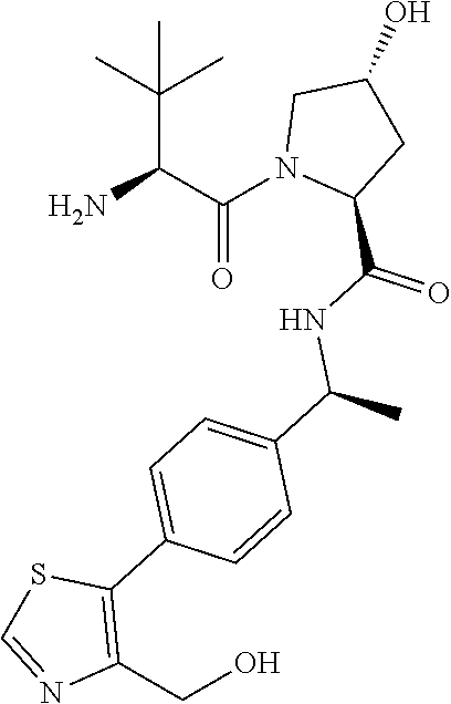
C(N1C(C(=O)NC(C)C2=CC=C(C3=C(CO)N=CS3)C=C2)CC(O)C1)(C(C(C)(C)C)N)=O
